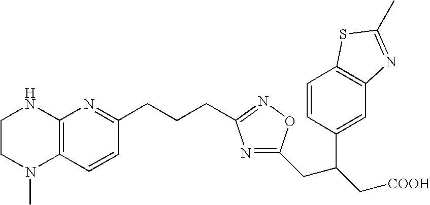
C1CN(C)C2=C(N1)N=C(CCCC1=NOC(CC(C[COOH])C3=CC4=C(C=C3)SC(C)=N4)=N1)C=C2
